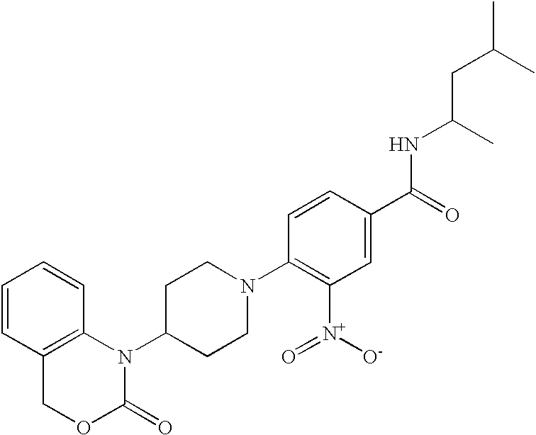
C1=CC2=C(C=C1)N(C1CCN(C3=C([N+](=O)[O-])C=C(C(NC(C)CC(C)C)=O)C=C3)CC1)C(=O)OC2
